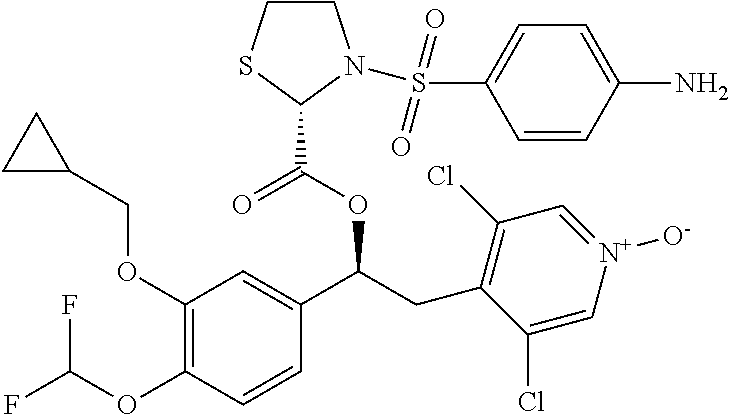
C1(OCC2CC2)=C(OC(F)F)C=CC(C(CC2=C(Cl)C=[N+]([O-])C=C2Cl)OC(=O)C2N(S(=O)(=O)C3=CC=C(N)C=C3)CCS2)=C1
